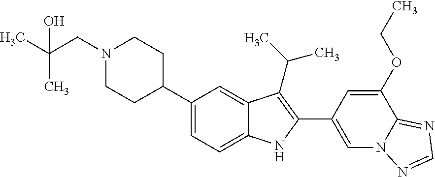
C1(C2CCN(CC(C)(C)O)CC2)=CC=C2C(=C1)C(C(C)C)=C(C1=CN3C(=NC=N3)C(OCC)=C1)N2
